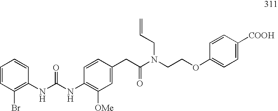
O(CCN(C(CC1=CC([OMe])=C(NC(=O)NC2=C(Br)C=CC=C2)C=C1)=O)CC=C)C1=CC=C([COOH])C=C1
